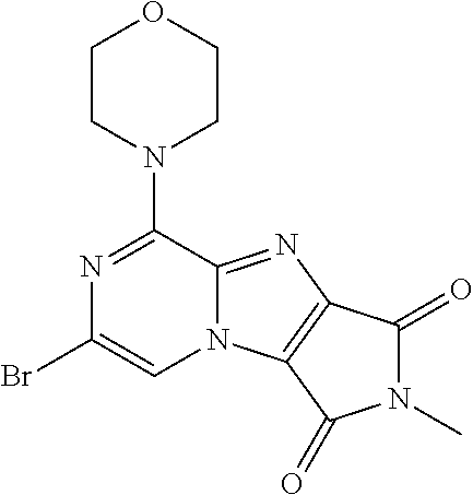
N1=C(N2CCOCC2)C2=NC3=C(N2C=C1Br)C(=O)N(C)C3=O
